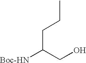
C(CO)(CCC)[Boc-HN]
